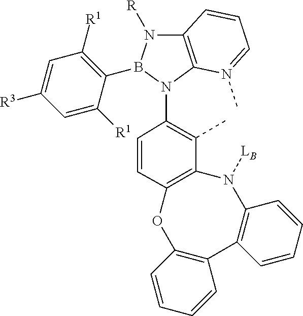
C12=C(C(C)=C(N3C4=C(N([R])B3C3=C([R1])C=C([R3])C=C3[R1])C=CC=N4C)C=C1)N([LB])C1=C(C3=C(O2)C=CC=C3)C=CC=C1
